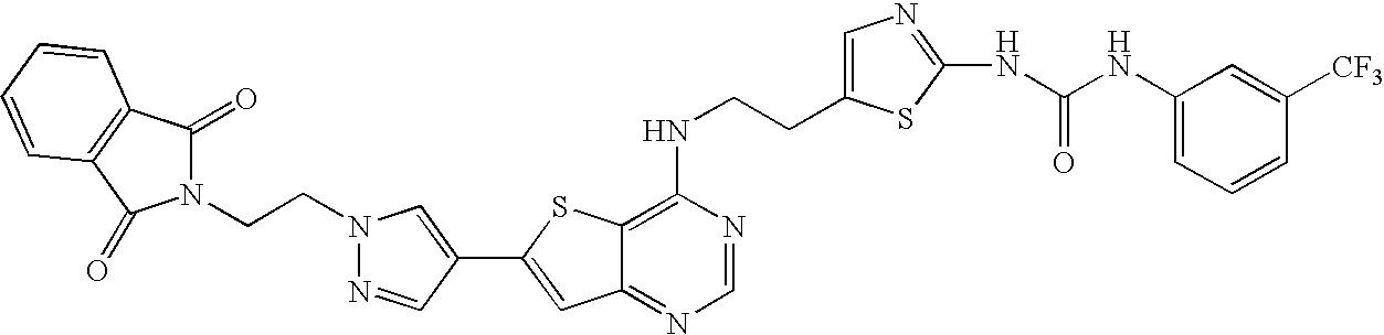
C12=NC=NC(NCCC3=CN=C(NC(NC4=CC=CC([CF3])=C4)=O)S3)=C1SC(C1=CN(CCN3C(=O)C4=C(C3=O)C=CC=C4)N=C1)=C2
